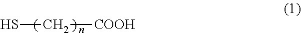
SC[COOH]
